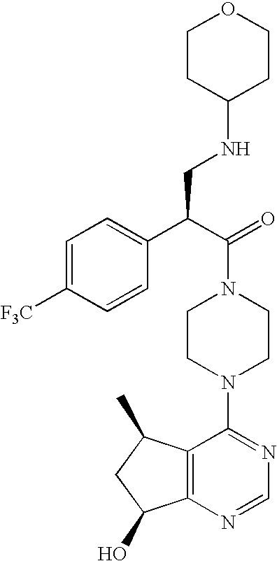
C(N1CCN(C2=NC=NC3=C2C(C)CC3O)CC1)(C(C1=CC=C([F3C])C=C1)CNC1CCOCC1)=O
